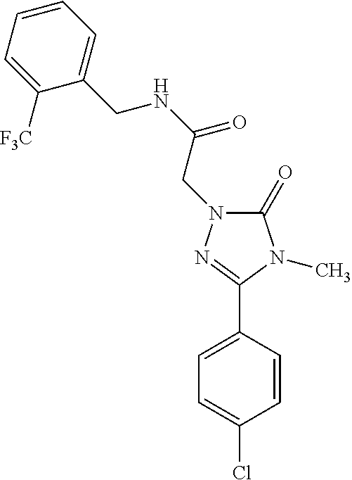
C1(=O)N(CC(NCC2=CC=CC=C2[F3C])=O)N=C(C2=CC=C(Cl)C=C2)N1C
